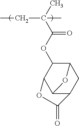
C1(OC(C(C)(C)CC)=O)C2C3C(CC1O3)C(=O)O2
